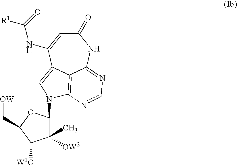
C1(=O)C=C(NC(=O)[R1])C2=CN(C3C(C)([OW2])C([W1O])C(C[OW])O3)C3=C2C(=NC=N3)N1
